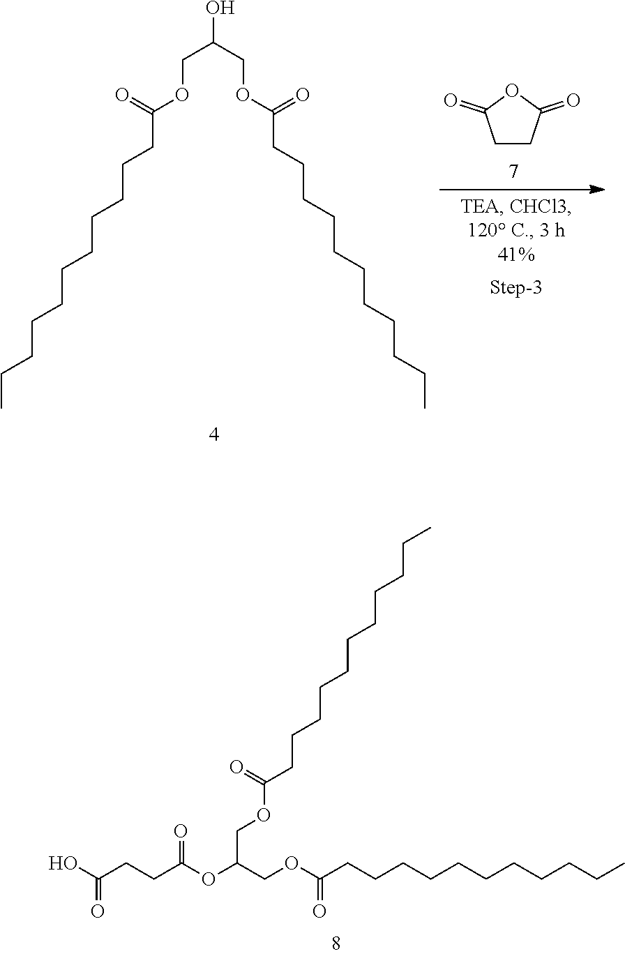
C1CC(=O)OC1=O.C(CCC)CCCCCCCC(OCC(O)COC(CCCCCCCCCCC)=O)=O.C(=O)(CCCCCCCCCCC)OCC(OC(CCC(O)=O)=O)COC(=O)CCCCCCCCCCC
